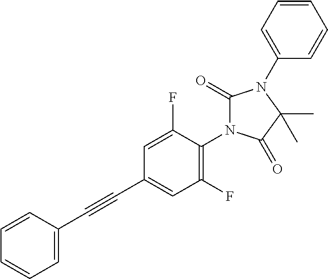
C1=CC=CC(C#CC2=CC(F)=C(N3C(=O)N(C4=CC=CC=C4)C(C)(C)C3=O)C(F)=C2)=C1
